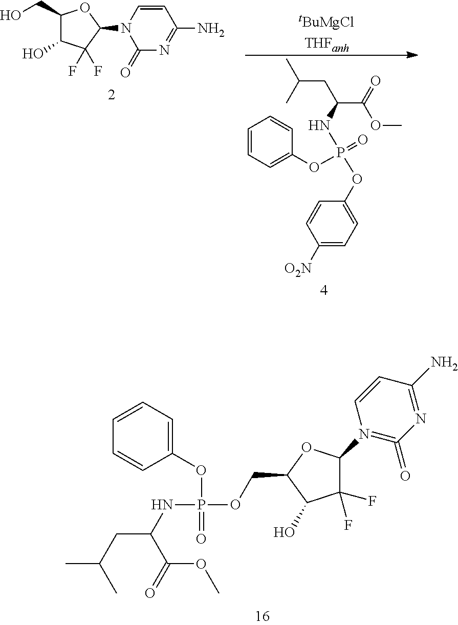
C1=CC=CC(OP(NC(C(OC)=O)CC(C)C)(OCC2C(O)C(F)(F)C(N3=C(=O)N=C(N)C=C3)O2)=O)=C1.C1=CN(C2OC(CO)C(O)C2(F)F)C(=O)N=C1N.C(C(C)C)C(C(=O)OC)NP(OC1=CC=C([O2N])C=C1)(=O)OC1=CC=CC=C1
